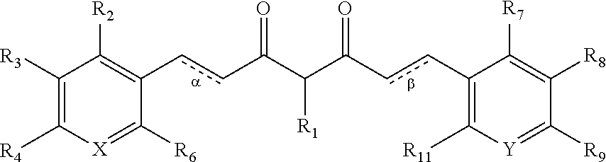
C1([R3])=C([R4])[X]=C([R6])C(ccC(C(C(ccC2=C([R11])[Y]=C([R9])C([R8])=C2[R7])=O)[R1])=O)=C1[R2]
